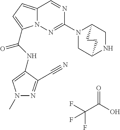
O=C(O)C(F)(F)F.N1=CC2=CC=C(C(NC3=CN(C)N=C3C#N)=O)N2N=C1N1CC2NCC1CC2
